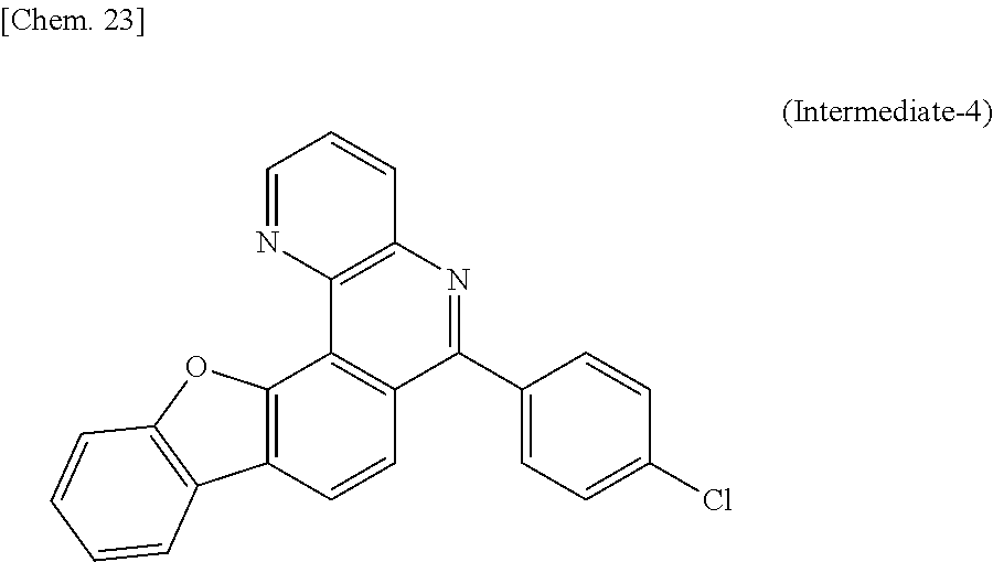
C1=NC2=C(C=C1)N=C(C1=CC=C(Cl)C=C1)C1=C2C2=C(C=C1)C1=C(O2)C=CC=C1
